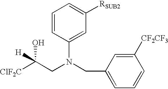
C1=CC(N(CC2=CC=CC([CF2CF3])=C2)CC([ClF2C])(O)[H])=CC([RSUB2])=C1
